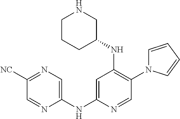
C1(NC2=CC(NC3CNCCC3)=C(N3C=CC=C3)C=N2)=CN=C([NC])C=N1
